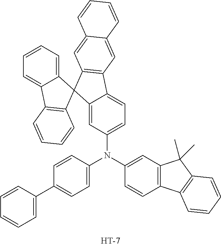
C1(C2=CC=CC=C2)=CC=C(N(C2=CC3=C(C=C2)C2=C(C3(C)C)C=CC=C2)C2=CC=C3C(=C2)C2(C4=C3C=C3C(=C4)C=CC=C3)C3=CC=CC=C3C3=C2C=CC=C3)C=C1
